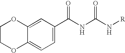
C1COC2=CC=C(C(NC(N[R])=O)=O)C=C2O1
